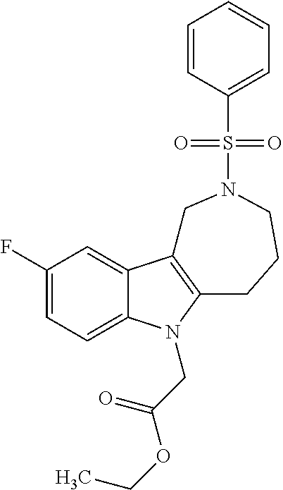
C1(F)=CC=C2C(=C1)C1=C(N2CC(OCC)=O)CCCN(S(C2=CC=CC=C2)(=O)=O)C1
